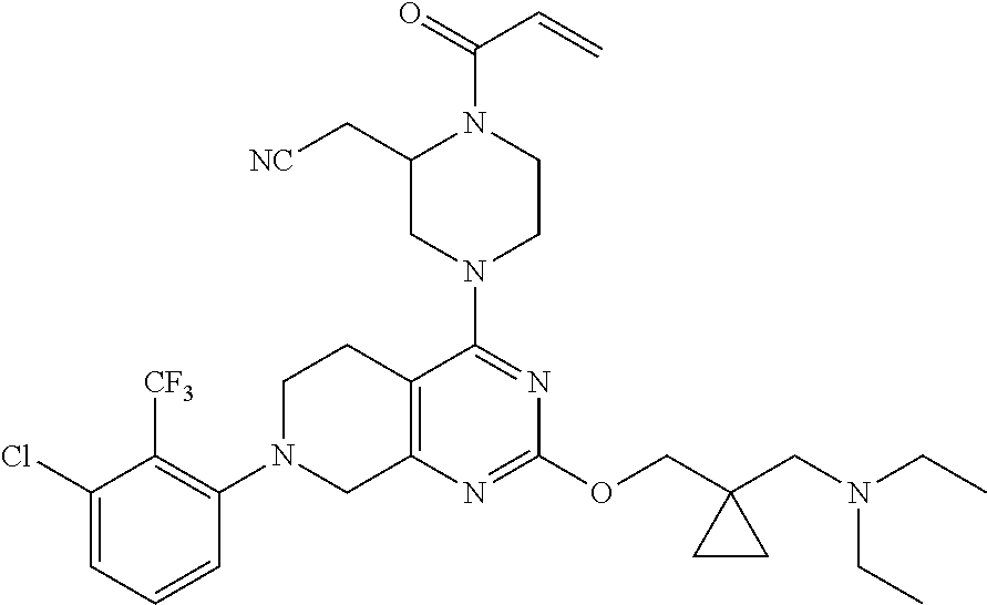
C1(Cl)=CC=CC(N2CC3=C(CC2)C(N2CCN(C(=O)C=C)C(C[NC])C2)=NC(OCC2(CN(CC)CC)CC2)=N3)=C1[CF3]
